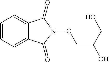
C1=CC=C2C(=C1)C(=O)N(OCC(O)CO)C2=O
